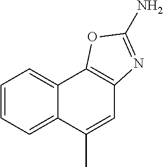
C12=CC=CC=C1C(C)=CC1=C2OC(N)=N1
